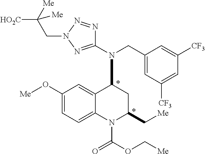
C1(O[Me])=CC=C2C(=C1)C(N(CC1=CC([CF3])=CC([CF3])=C1)C1=NN(CC([Me])([Me])[HO2C])N=N1)CC(C[Me])N2C(=O)OC[Me]
